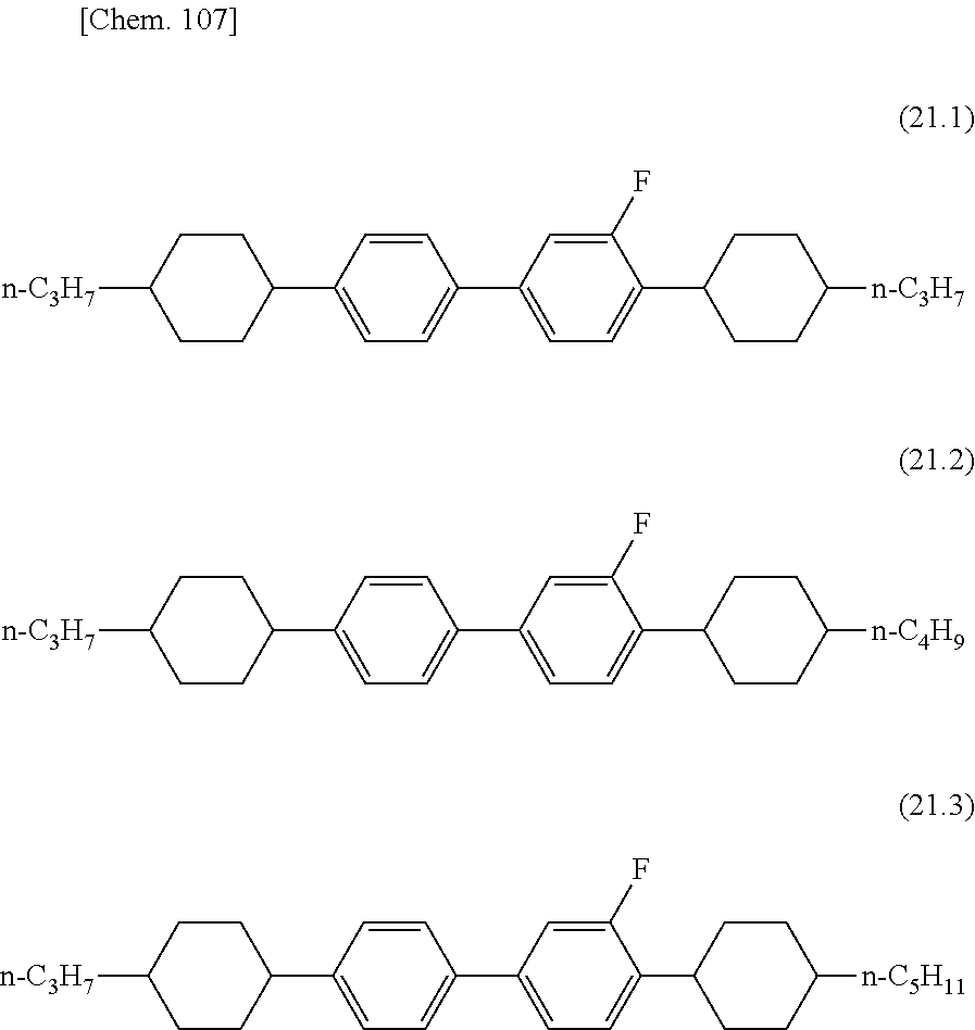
C1(C2CCC([n-C3H7])CC2)=CC=C(C2=CC=C(C3CCC([n-C3H7])CC3)C(F)=C2)C=C1.C1(C2CCC([n-C3H7])CC2)=CC=C(C2=CC=C(C3CCC([n-C4H9])CC3)C(F)=C2)C=C1.C1(C2CCC([n-C3H7])CC2)=CC=C(C2=CC=C(C3CCC([n-C5H11])CC3)C(F)=C2)C=C1
